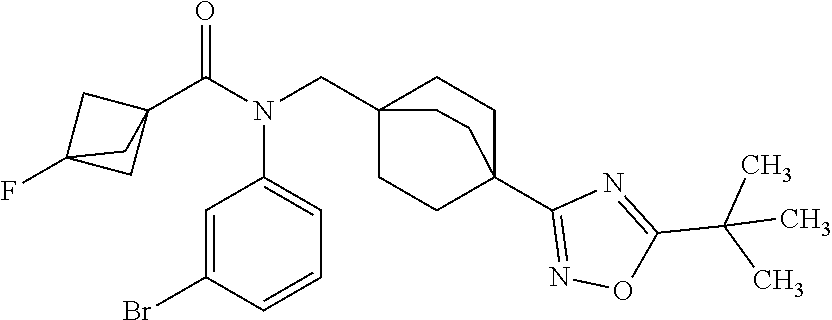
BrC1=CC(N(C(C23CC(F)(C2)C3)=O)CC23CCC(C4=NOC(C(C)(C)C)=N4)(CC2)CC3)=CC=C1
